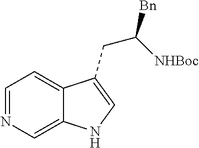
C1=NC=C2C(=C1)C(CC([Bn])[NHBoc])=CN2
